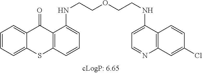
C1=CC=C2C(=C1)C(=O)C1=C(S2)C=CC=C1NCCOCCNC1=CC=NC2=C1C=CC(Cl)=C2
